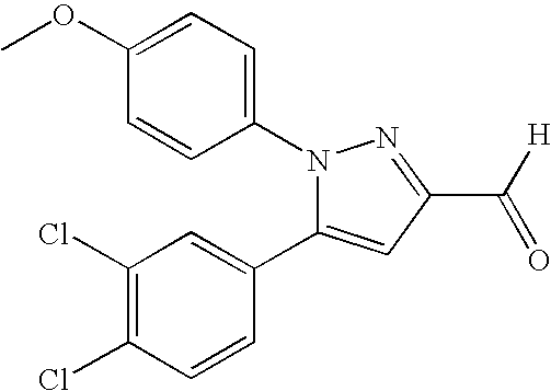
C1(OC)=CC=C(N2C(C3=CC(Cl)=C(Cl)C=C3)=CC(C(=O)[H])=N2)C=C1
